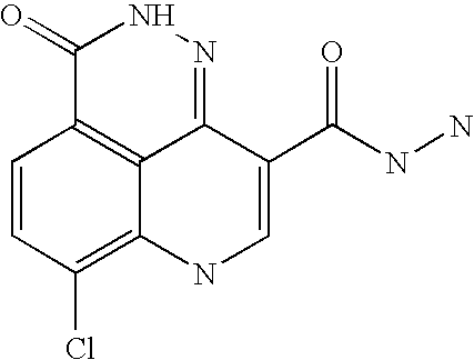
C1=CC(Cl)=C2C3=C1C(=O)NN=C3C(C(=O)NN)=CN2
